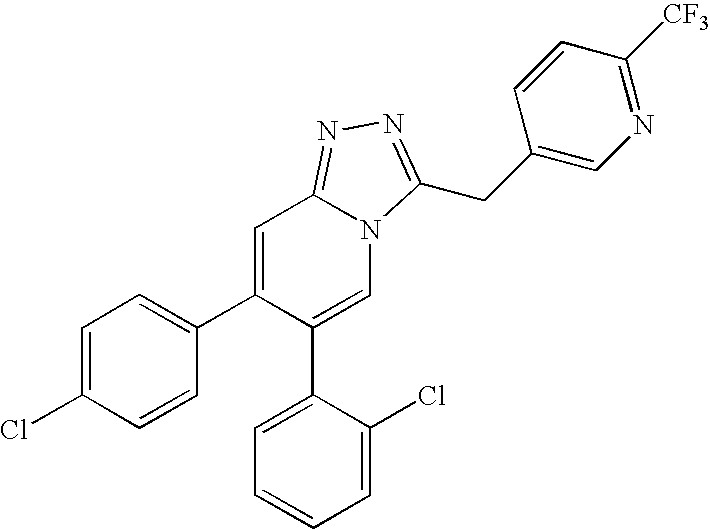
C1=C(Cl)C=CC(C2=CC3=NN=C(CC4=CN=C([CF3])C=C4)N3C=C2C2=CC=CC=C2Cl)=C1
